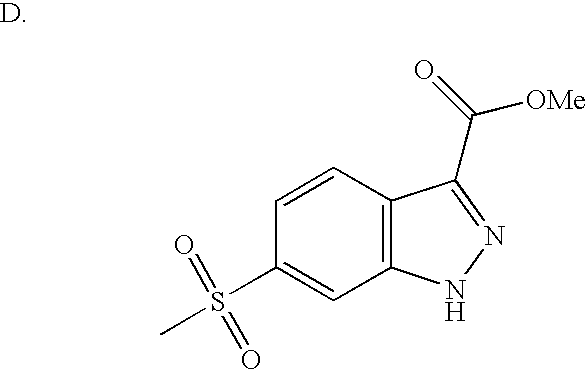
C12=C(C=CC(S(C)(=O)=O)=C1)C(C(=O)[OMe])=NN2
